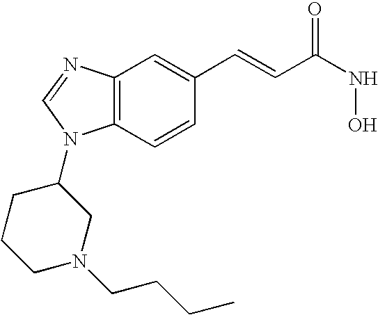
C12=C(C=CC(C=CC(NO)=O)=C1)N(C1CCCN(CCCC)C1)C=N2
